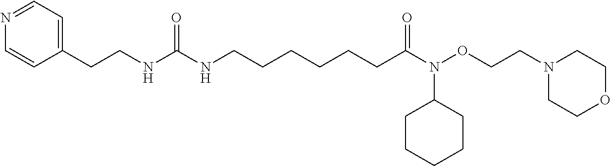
C(CCCCC(=O)N(OCCN1CCOCC1)C1CCCCC1)CNC(NCCC1=CC=NC=C1)=O
